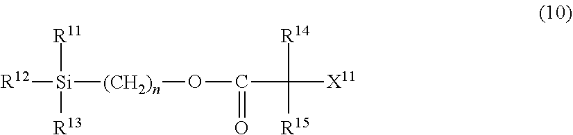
[R12][Si]([(CH2)n]OC(C([R14])([X11])[R15])=O)([R11])[R13]
